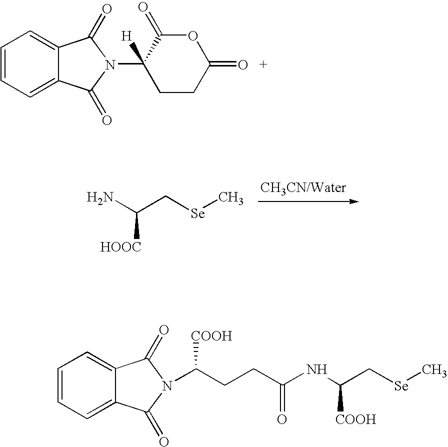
C1=CC=C2C(=C1)C(=O)N(C1([H])CCC(=O)OC1=O)C2=O.C(C[Se]C)(N)[HOOC].C1=CC=C2C(=C1)C(=O)N(C(CCC(NC(C[Se]C)[COOH])=O)[COOH])C2=O
